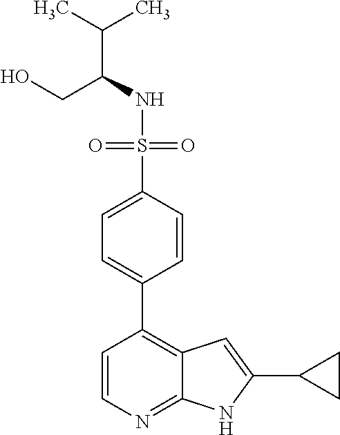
C(NS(=O)(=O)C1=CC=C(C2=C3C(=NC=C2)NC(C2CC2)=C3)C=C1)(C(C)C)CO
